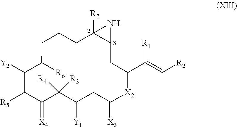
C1CC([R6])C([Y2])C([R5])C(=[X4])C([R4])([R3])C([Y1])CC(=[X3])[X2]C(C(=C[R2])[R1])CC2C([R7])(C1)N2
